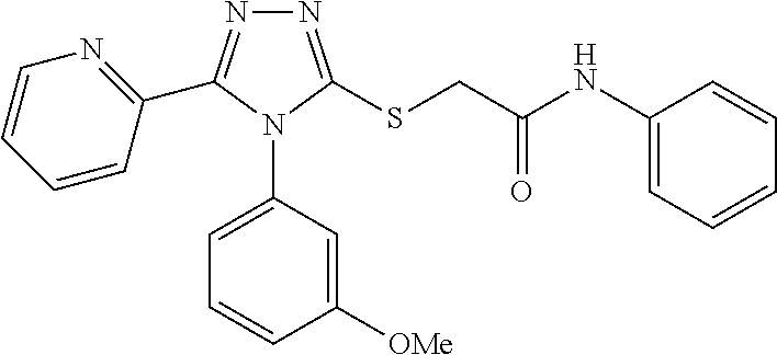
N1=C(SCC(NC2=CC=CC=C2)=O)N(C2=CC=CC([OMe])=C2)C(C2=NC=CC=C2)=N1
